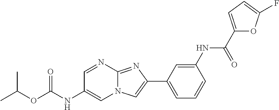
C1=NC2=NC(C3=CC=CC(NC(C4=CC=C(F)O4)=O)=C3)=CN2C=C1NC(OC(C)C)=O
